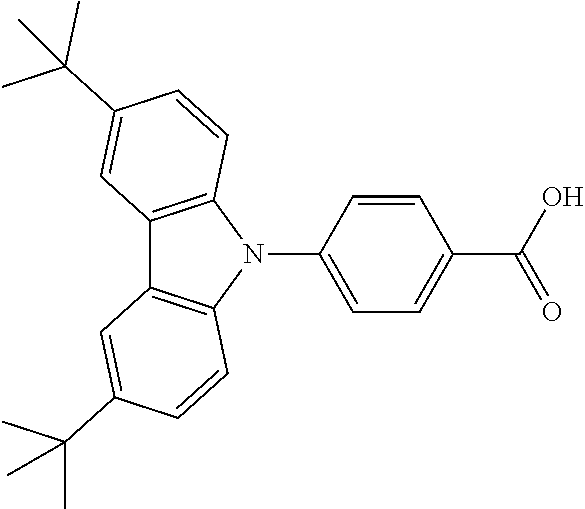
C12=C(N(C3=CC=C(C(O)=O)C=C3)C3=C1C=C(C(C)(C)C)C=C3)C=CC(C(C)(C)C)=C2
